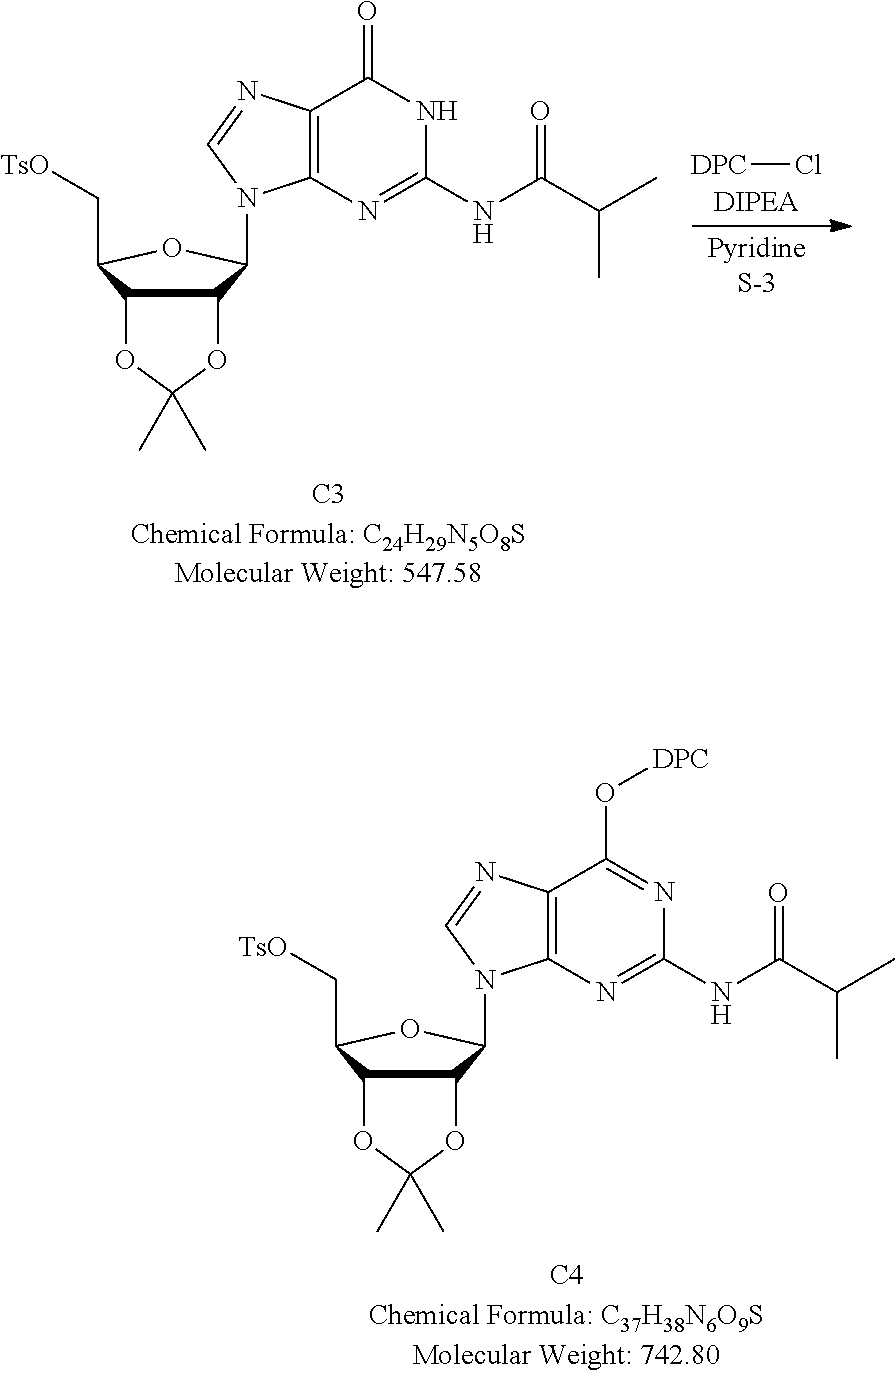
[DPC]Cl.C12=C(N=C(NC(C(C)C)=O)NC1=O)N(C1C3OC(C)(C)OC3C(C[TsO])O1)C=N2.C12=C(N=C(NC(C(C)C)=O)N=C1O[DPC])N(C1C3OC(C)(C)OC3C(C[TsO])O1)C=N2
